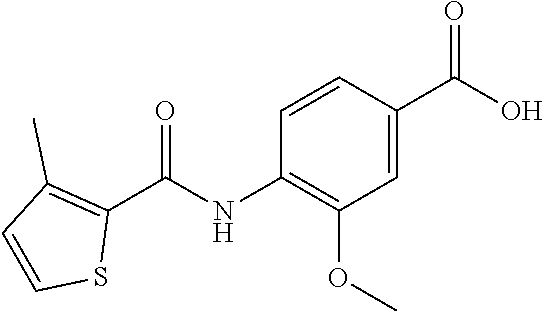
C1(C(NC2=C(OC)C=C(C(O)=O)C=C2)=O)=C(C)C=CS1
